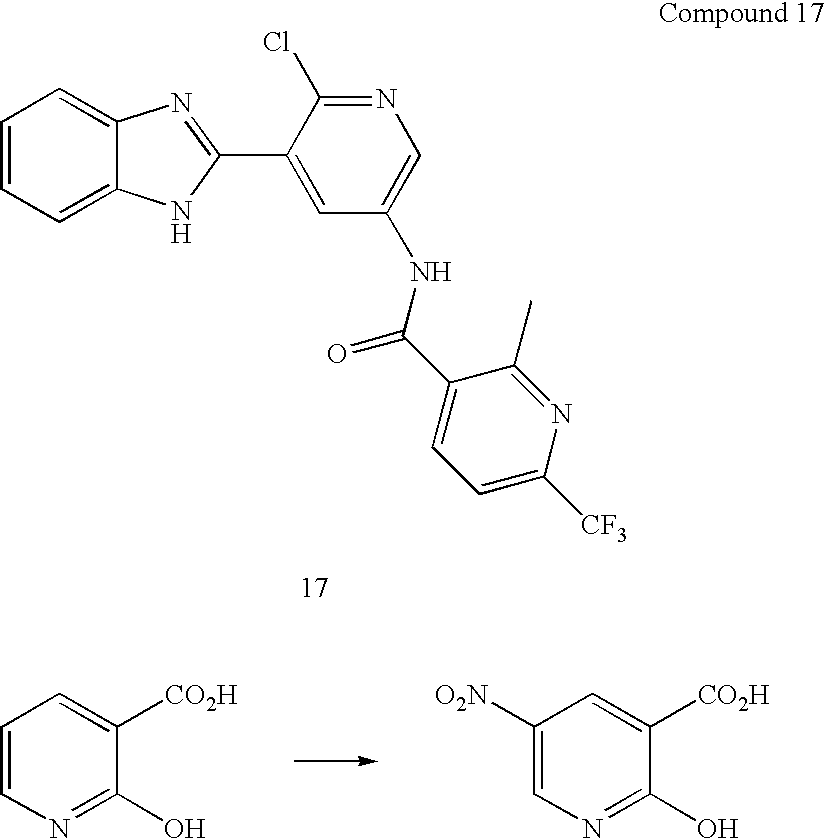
C1=CC=C2C(=C1)N=C(C1=CC(NC(C3=CC=C([CF3])N=C3C)=O)=CN=C1Cl)N2.C1=CN=C(O)C([CO2H])=C1.C1([O2N])=CN=C(O)C([CO2H])=C1
